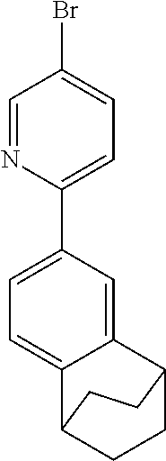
C1=C2C(=CC=C1C1=CC=C(Br)C=N1)C1CCC2CC1
